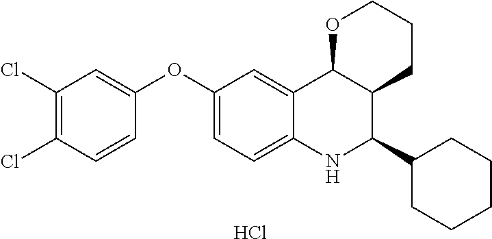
Cl.C12=CC(OC3=CC(Cl)=C(Cl)C=C3)=CC=C1NC(C1CCCCC1)C1C2OCCC1
